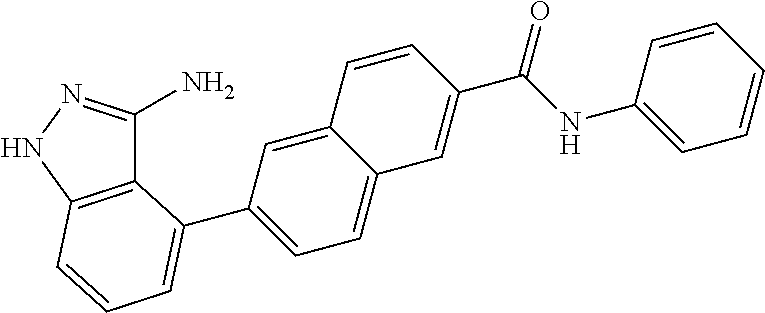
C12=C(NN=C1N)C=CC=C2C1=CC=C2C(=C1)C=CC(C(NC1=CC=CC=C1)=O)=C2
